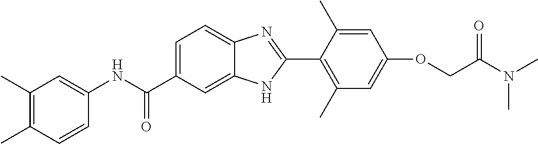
C1(NC(C2=CC=C3C(=C2)NC(C2=C(C)C=C(OCC(N(C)C)=O)C=C2C)=N3)=O)=CC(C)=C(C)C=C1
